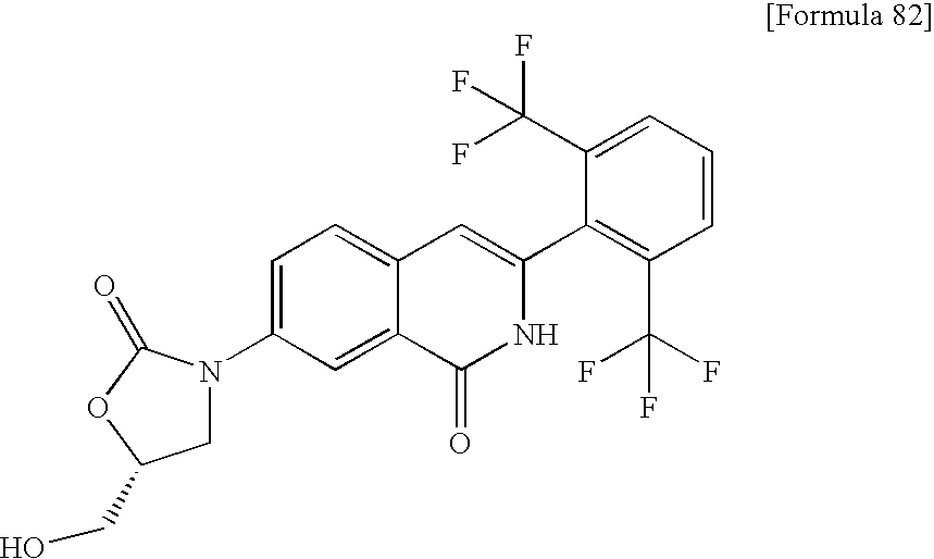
C1=CC=C(C(F)(F)F)C(C2=CC3=CC=C(N4CC(CO)OC4=O)C=C3C(=O)N2)=C1C(F)(F)F
